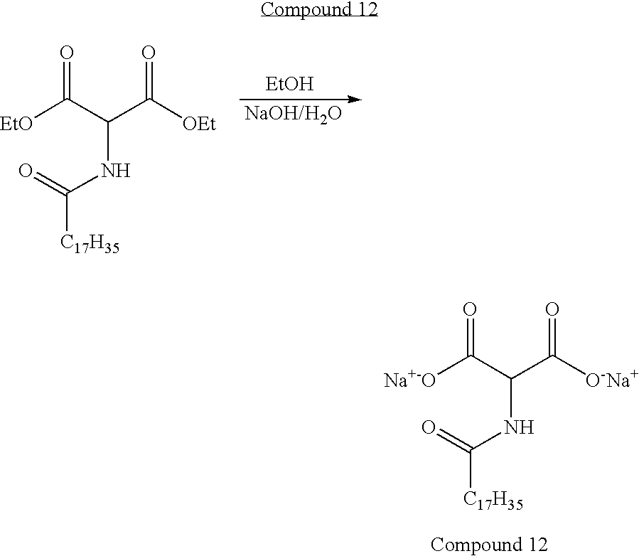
[EtOH].[EtO]C(=O)C(C([OEt])=O)NC(=O)[C17H35].[Na+-O]C(=O)C(C([O-Na+])=O)NC(=O)[C17H35]
